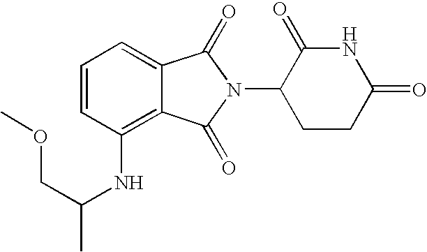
N(C1=C2C(=CC=C1)C(=O)N(C1CCC(=O)NC1=O)C2=O)C(COC)C
